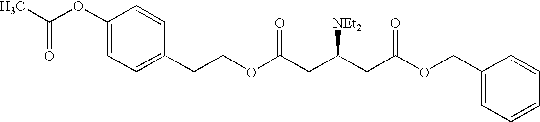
C1(OC(C)=O)=CC=C(CCOC(CC(CC(OCC2=CC=CC=C2)=O)[NEt2])=O)C=C1
